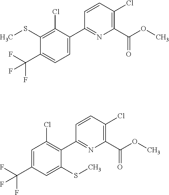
COC(C1=C(Cl)C=CC(C2=CC=C(C(F)(F)F)C(SC)=C2Cl)=N1)=O.C1(Cl)=C(C(OC)=O)N=C(C2=C(Cl)C=C(C(F)(F)F)C=C2SC)C=C1
